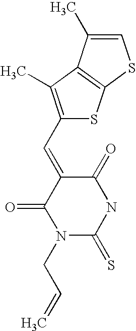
C1(=O)C(=CC2=C(C)C3=C(S2)SC=C3C)C(=O)N(CC=C)C(=S)N1
